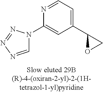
C1=NN=NN1C1=CC(C2OC2)=CC=N1
